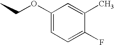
C1(OCC)=CC=C(F)C(C)=C1
